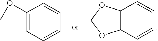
C12=C(C=CC=C1)OCO2.C1(OC)=CC=CC=C1
